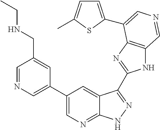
C1(C2=CN=CC(CNCC)=C2)=CN=C2C(=C1)C(C1=NC3=C(N1)C=NC=C3C1=CC=C(C)S1)=NN2
